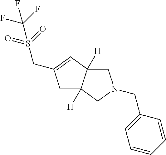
C1C2([H])C([H])(C=C1CS(=O)(=O)C(F)(F)F)CN(CC1=CC=CC=C1)C2
